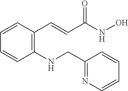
C1=CC(C=CC(NO)=O)=C(NCC2=NC=CC=C2)C=C1
